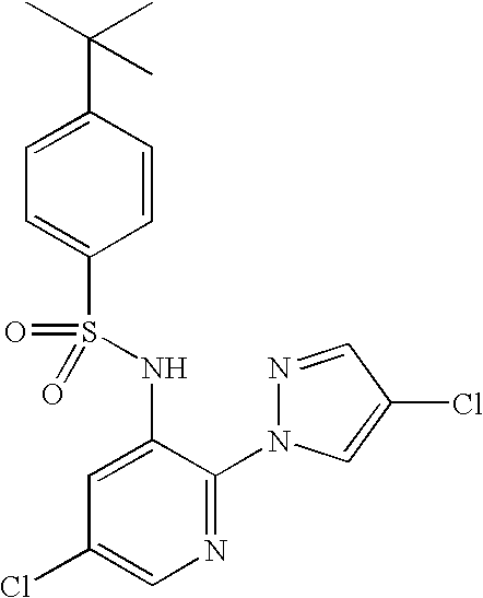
C1=C(C(C)(C)C)C=CC(S(NC2=CC(Cl)=CN=C2N2N=CC(Cl)=C2)(=O)=O)=C1
